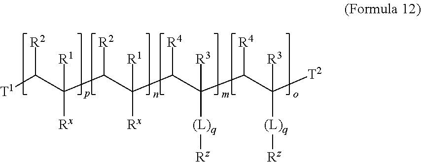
[T1]C(C(C(C(C(C(C(C([T2])([(L)q][Rz])[R3])[R4])([(L)q][Rz])[R3])[R4])([Rx])[R1])[R2])([Rx])[R1])[R2]
